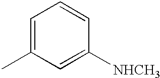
C1=C(C)C=C([NHCH3])C=C1
